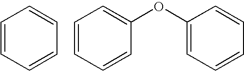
C1=CC=CC=C1.C1=CC=CC(OC2=CC=CC=C2)=C1
